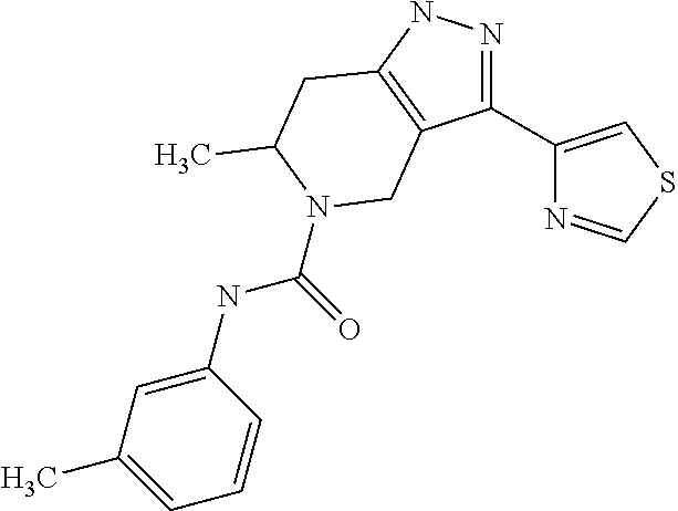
N1=C(C2=CSC=N2)C2=C(N1)CC(C)N(C(=O)NC1=CC(C)=CC=C1)C2
